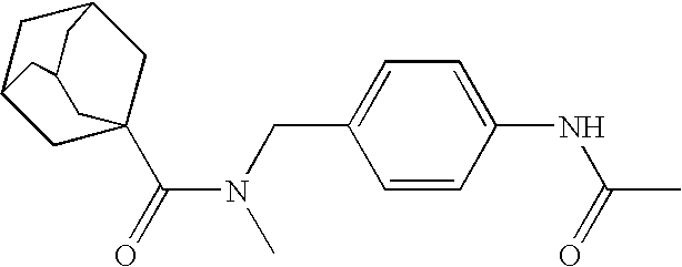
C1C2(C(=O)N(CC3=CC=C(NC(C)=O)C=C3)C)CC3CC1CC(C3)C2
